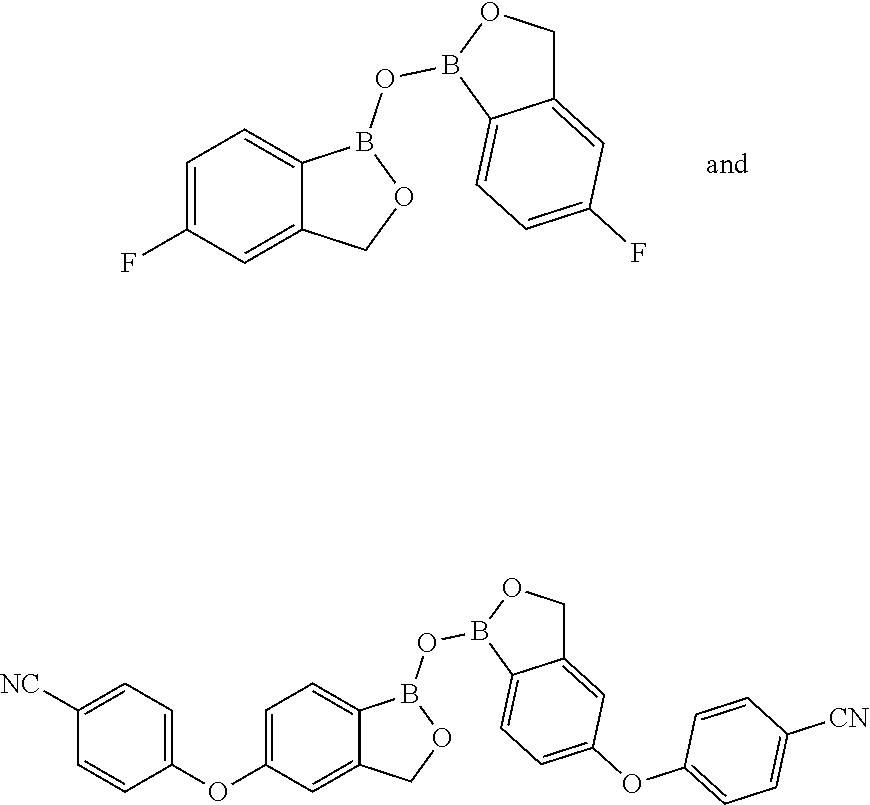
C1=C(F)C=C2C(=C1)B(OB1C3=CC=C(F)C=C3CO1)OC2.C1=C(OC2=CC=C([NC])C=C2)C=C2C(=C1)B(OB1C3=CC=C(OC4=CC=C([CN])C=C4)C=C3CO1)OC2
